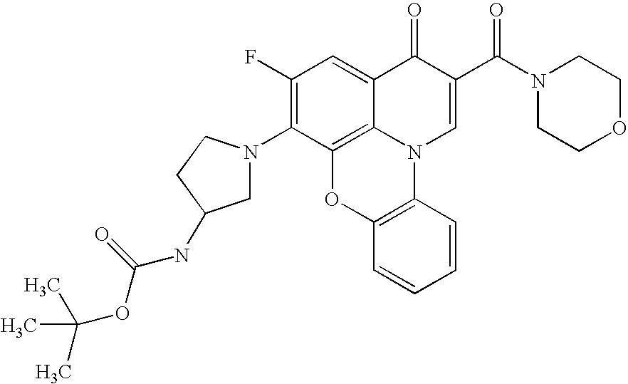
C1(F)=C(N2CC(NC(OC(C)(C)C)=O)CC2)C2=C3C(=C1)C(=O)C(C(N1CCOCC1)=O)=CN3C1=C(O2)C=CC=C1
